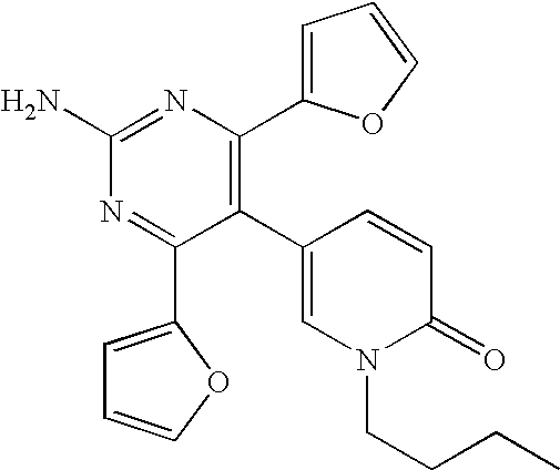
C1(C2=C(C3=CC=CO3)N=C(N)N=C2C2=CC=CO2)=CN(CCCC)C(=O)C=C1
